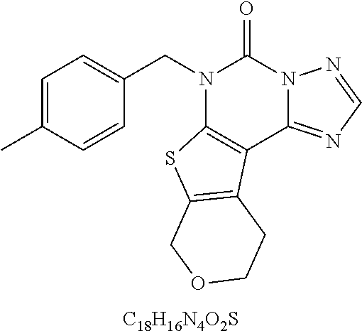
C1=C(C)C=CC(CN2C3=C(C4=NC=NN4C2=O)C2=C(S3)COCC2)=C1.[C18H16N4O2S]
